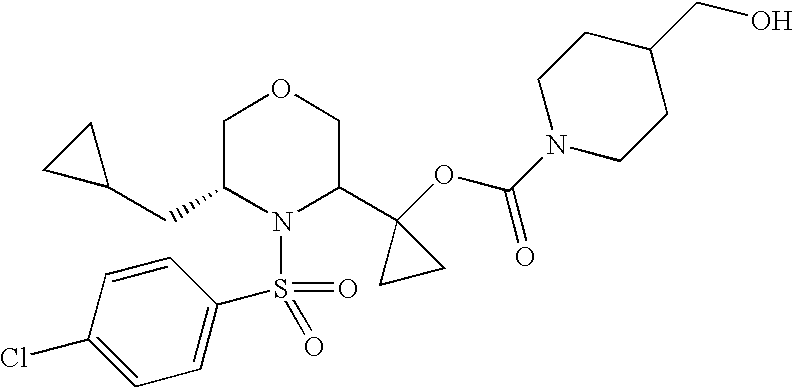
C1C(CC2CC2)N(S(=O)(=O)C2=CC=C(Cl)C=C2)C(C2(OC(N3CCC(CO)CC3)=O)CC2)CO1
